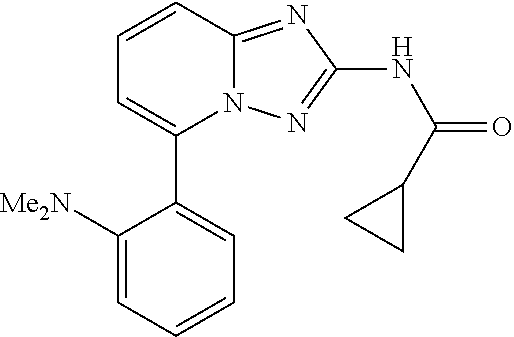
C1([Me2N])=CC=CC=C1C1=CC=CC2=NC(NC(=O)C3CC3)=NN12
